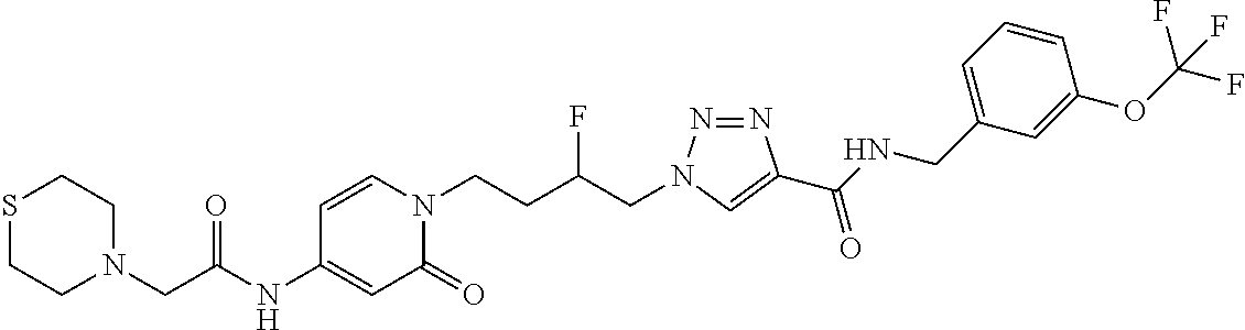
C(C(NC1=CC(=O)N(CCC(CN2N=NC(C(NCC3=CC=CC(OC(F)(F)F)=C3)=O)=C2)F)C=C1)=O)N1CCSCC1
